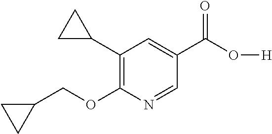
C1(C2=C(OCC3CC3)N=CC(C(=O)O[H])=C2)CC1
